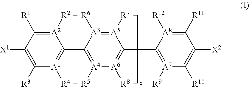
[A2]1([R2])=C([R1])C([X1])=C([R3])[A1]([R4])=C1C1=[A4]([R5])[A6]([R8])=C(C2=[A7]([R9])C([R10])=C([X2])C([R11])=[A8]2[R12])[A5]([R7])=[A3]1[R6]
